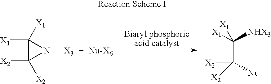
C1([X1])([X1])C([X2])([X2])N1[X3].C(C([X2])([X2])[Nu])([X1])([NHX3])[X1]
